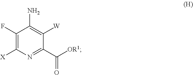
C1(F)=C([X])N=C(C([OR1])=O)C([W])=C1N
